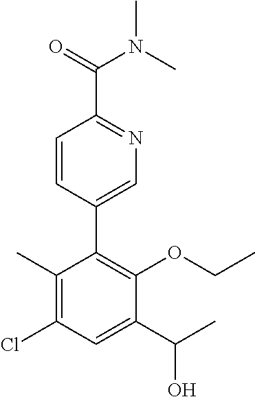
C1(C)=C(Cl)C=C(C(C)O)C(OCC)=C1C1=CN=C(C(=O)N(C)C)C=C1
